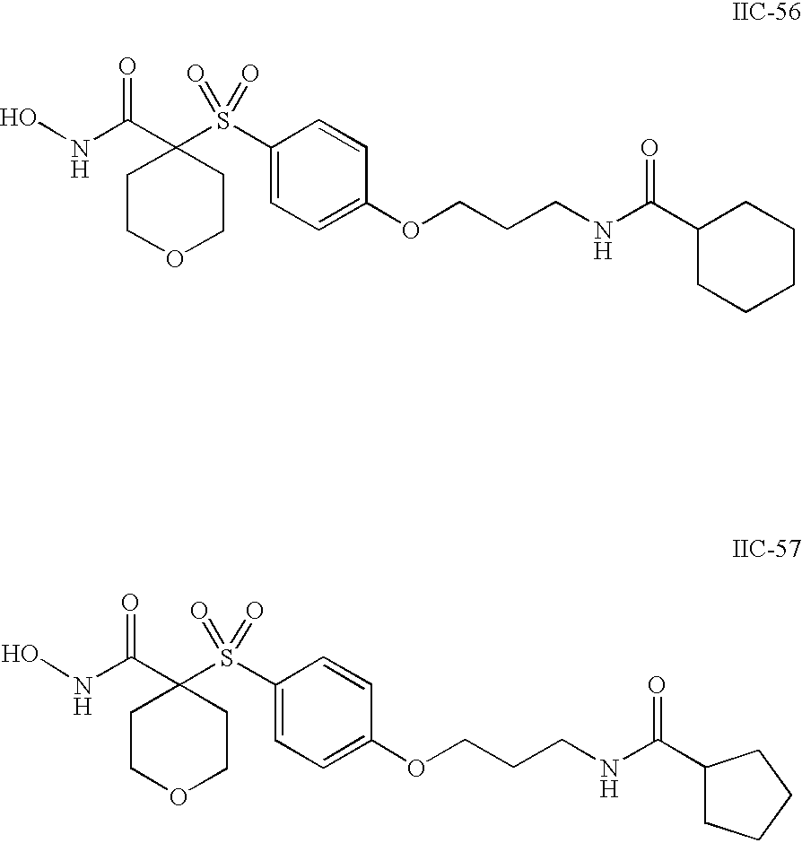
ONC(C1(S(=O)(=O)C2=CC=C(OCCCNC(=O)C3CCCCC3)C=C2)CCOCC1)=O.ONC(C1(S(=O)(=O)C2=CC=C(OCCCNC(=O)C3CCCC3)C=C2)CCOCC1)=O
